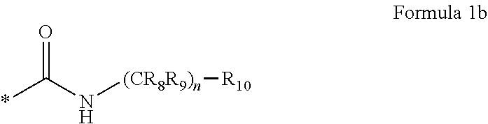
O=C(N[(CR8R9)n][R10])*
